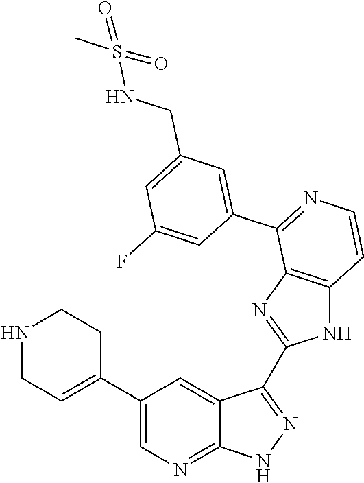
N1CC=C(C2=CN=C3C(=C2)C(C2=NC4=C(N2)C=CN=C4C2=CC(CNS(C)(=O)=O)=CC(F)=C2)=N[N H]3)CC1
